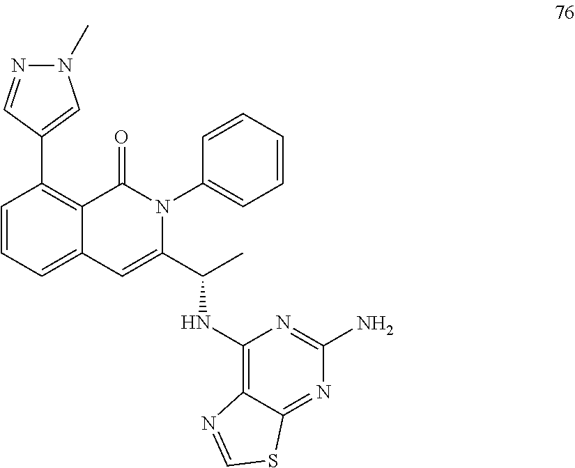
C1=CC=C2C(=C1C1=CN(C)N=C1)C(=O)N(C1=CC=CC=C1)C(C(C)NC1=C3C(=NC(N)=N1)SC=N3)=C2
